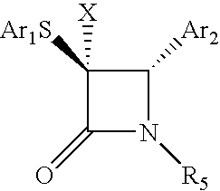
C1([Ar1S])([X])C(=O)N([R5])C1[Ar2]
